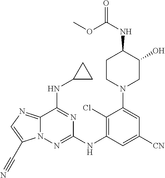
C1(Cl)=C(NC2=NN3C(=NC=C3C#N)C(NC3CC3)=N2)C=C([CN])C=C1N1CCC(NC(=O)OC)C(O)C1
